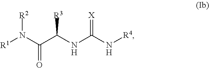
[R1]N(C(C(NC(N[R4])=[X])[R3])=O)[R2]
